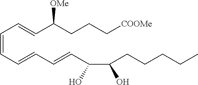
C(O)(CCCCC)C(O)C=CC=CC=CC=CC(CCC[COOMe])[OMe]
